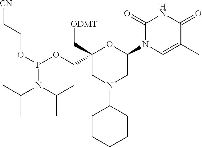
C1(N2C=C(C)C(=O)NC2=O)OC(COP(OCC[CN])N(C(C)C)C(C)C)(C[ODMT])CN(C2CCCCC2)C1
